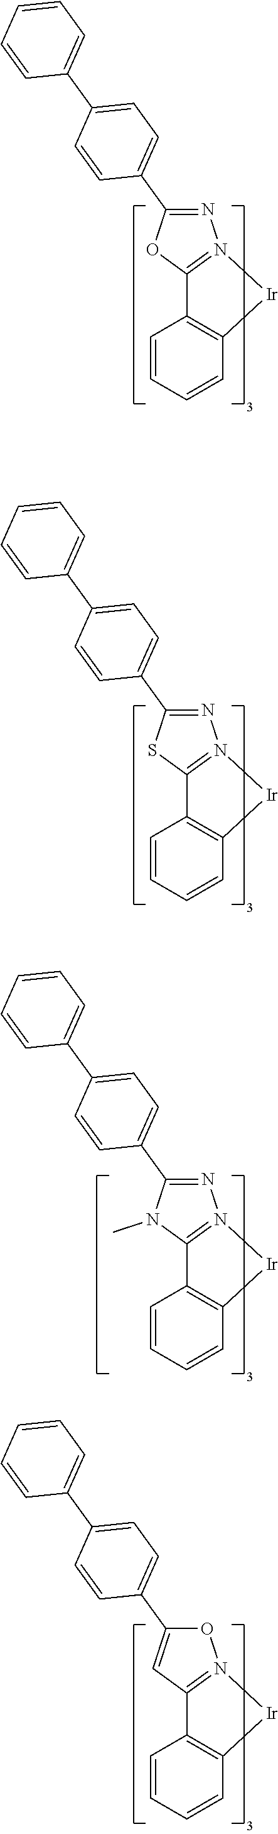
C1=CC=CC2=C1C1=N(N=C(C3=CC=C(C4=CC=CC=C4)C=C3)S1)[Ir]2.C1=CC=CC2=C1C1=N(N=C(C3=CC=C(C4=CC=CC=C4)C=C3)O1)[Ir]2.C1=CC=CC2=C1C1=N(N=C(C3=CC=C(C4=CC=CC=C4)C=C3)N1C)[Ir]2.C1=CC=CC2=C1C1=N(OC(C3=CC=C(C4=CC=CC=C4)C=C3)=C1)[Ir]2
